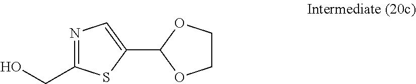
N1=C(CO)SC(C2OCCO2)=C1
